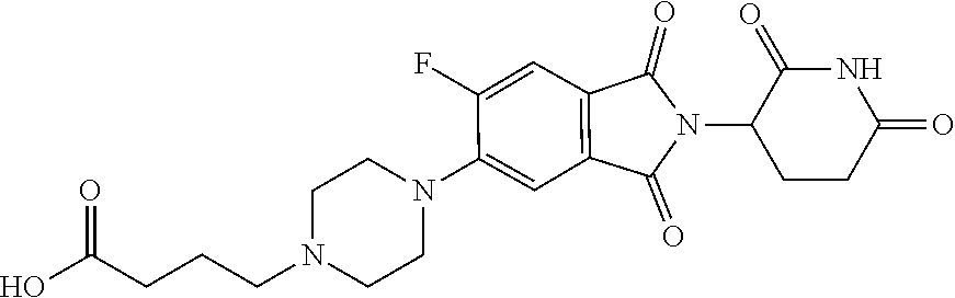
C1(N2C(=O)C3=C(C2=O)C=C(N2CCN(CCCC(O)=O)CC2)C(F)=C3)CCC(=O)NC1=O
